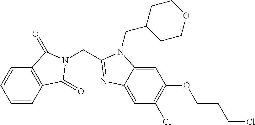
C1=CC=CC2=C1C(=O)N(CC1=NC3=CC(Cl)=C(OCCCCl)C=C3N1CC1CCOCC1)C2=O
